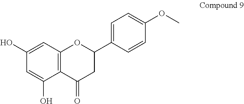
C1(O)=CC2=C(C(O)=C1)C(=O)CC(C1=CC=C(OC)C=C1)O2
